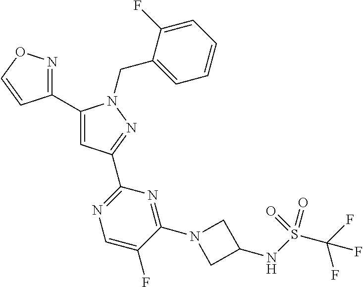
C1(C2=NOC=C2)=CC(C2=NC=C(F)C(N3CC(NS(C(F)(F)F)(=O)=O)C3)=N2)=NN1CC1=CC=CC=C1F
